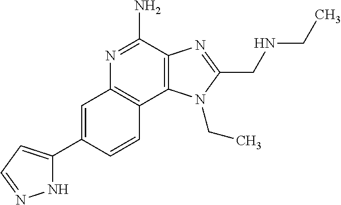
C1=C(C2=CC=NN2)C=CC2=C1N=C(N)C1=C2N(CC)C(CNCC)=N1
